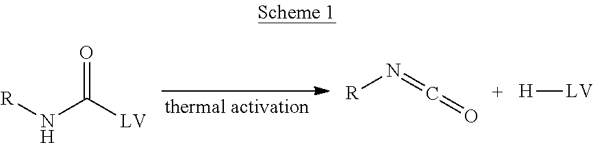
O=C([LV])N[R].N(=C=O)[R].[H][LV]
